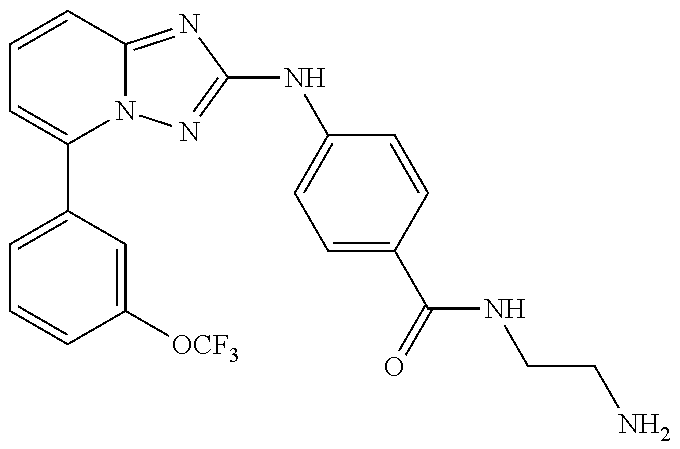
C1=C(C2=CC=CC3=NC(NC4=CC=C(C(=O)NCCN)C=C4)=NN23)C=C([OCF3])C=C1
